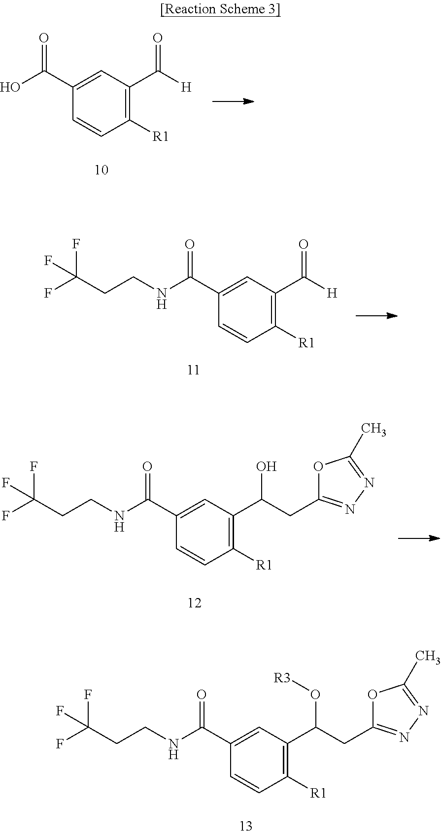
C1(C(O)=O)=CC(C([H])=O)=C([R1])C=C1.C1(C(NCCC(F)(F)F)=O)=CC(C([H])=O)=C([R1])C=C1.C1(C(NCCC(F)(F)F)=O)=CC(C(CC2=NN=C(C)O2)O)=C([R1])C=C1.C1(C(NCCC(F)(F)F)=O)=CC(C(CC2=NN=C(C)O2)O[R3])=C([R1])C=C1
